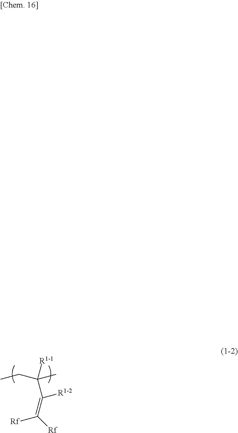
C(C)C([R1-1])(C)C([R1-2])=C([Rf])[Rf]
